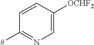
C1=CC([OCHF2])=CN=C1[#]
